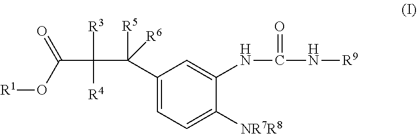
C1(C(C(C(O[R1])=O)([R3])[R4])([R5])[R6])=CC=C([NR7R8])C(NC(N[R9])=O)=C1
